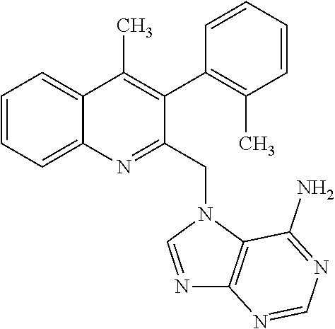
C1=CC=C2C(=C1)C(C)=C(C1=C(C)C=CC=C1)C(CN1C=NC3=C1C(N)=NC=N3)=N2
